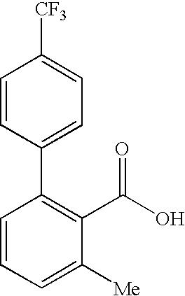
C1=CC(C2=C(C(O)=O)C([Me])=CC=C2)=CC=C1[CF3]
